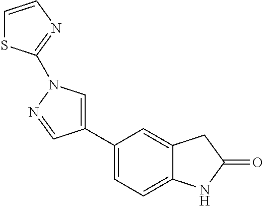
C1(C2=CN(C3=NC=CS3)N=C2)=CC=C2C(=C1)CC(=O)N2
